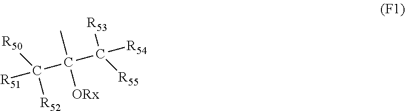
C(C(C([R54])([R53])[R55])(C)[ORx])([R51])([R50])[R52]
